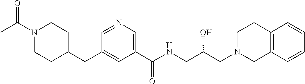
C1(C(NCC(CN2CC3=C(CC2)C=CC=C3)O)=O)=CN=CC(CC2CCN(C(C)=O)CC2)=C1
